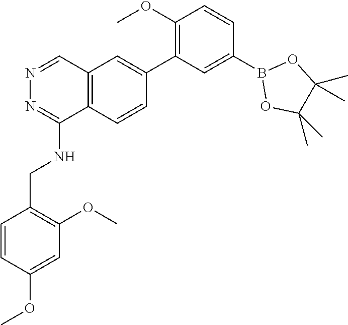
COC1=CC(OC)=C(CNC2=NN=CC3=C2C=CC(C2=C(OC)C=CC(B4OC(C)(C)C(C)(C)O4)=C2)=C3)C=C1
